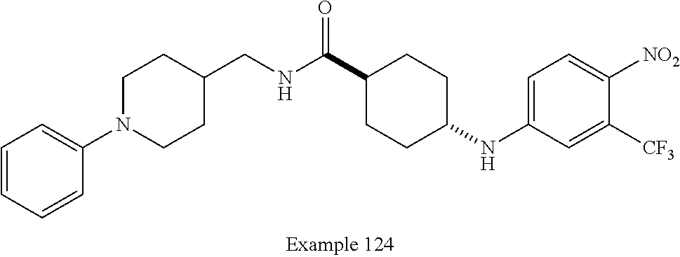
C1=CC=CC(N2CCC(CNC(C3CCC(NC4=CC=C([NO2])C([CF3])=C4)CC3)=O)CC2)=C1
